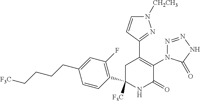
C1(C2=C(N3N=NNC3=O)C(=O)NC([F3C])(C3=C(F)C=C(CCCC[F3C])C=C3)C2)=NN([CH2CH3])C=C1
